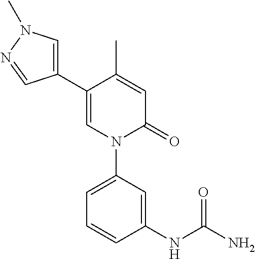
C1(C2=CN(C3=CC=CC(NC(N)=O)=C3)C(=O)C=C2C)=CN(C)N=C1
